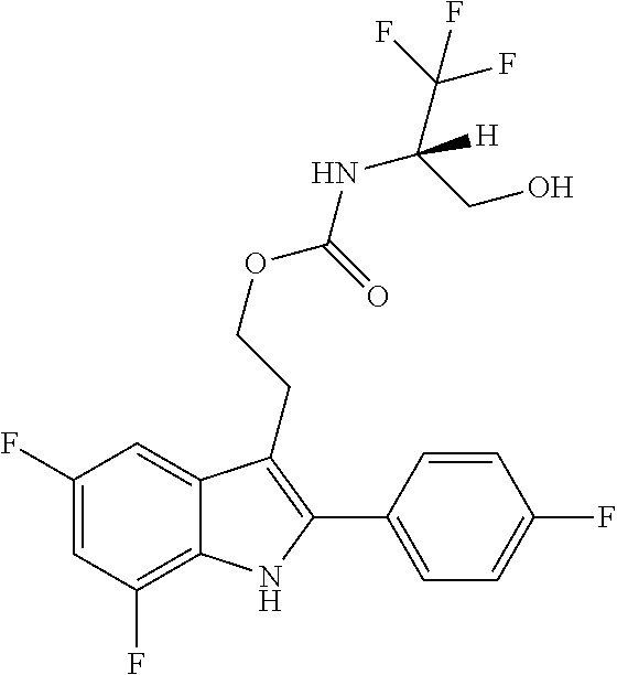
C1(F)=C2C(=CC(F)=C1)C(CCOC(=O)NC(C(F)(F)F)(CO)[H])=C(C1=CC=C(F)C=C1)N2
